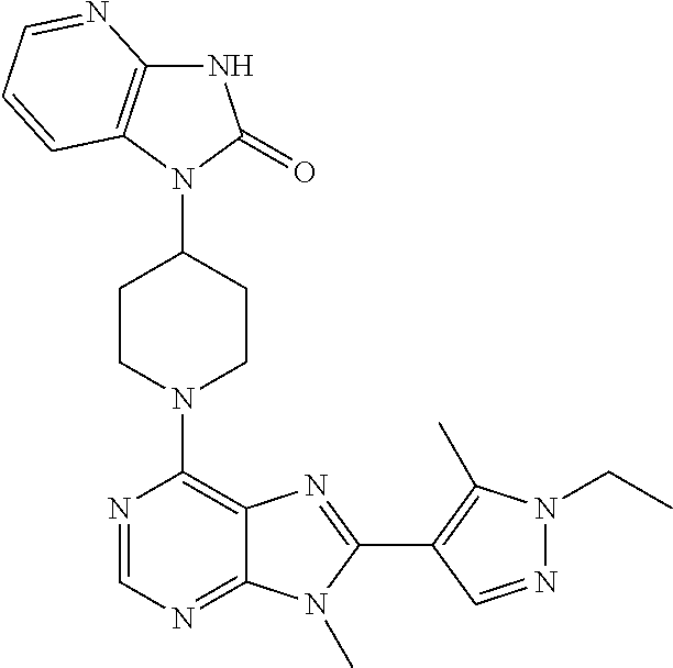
N1C2=C(N(C3CCN(C4=C5C(=NC=N4)N(C)C(C4=C(C)N(CC)N=C4)=N5)CC3)C1=O)C=CC=N2
